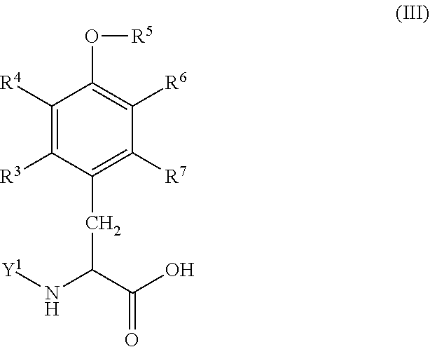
C1([R4])=C([R3])C(CC(N[Y1])C(O)=O)=C([R7])C([R6])=C1O[R5]
